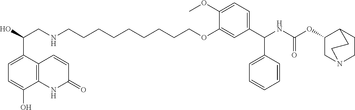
OC(CNCCCCCCCCCOC1=CC(C(NC(OC2CN3CCC2CC3)=O)C2=CC=CC=C2)=CC=C1OC)C1=CC=C(O)C2=C1C=CC(=O)N2
